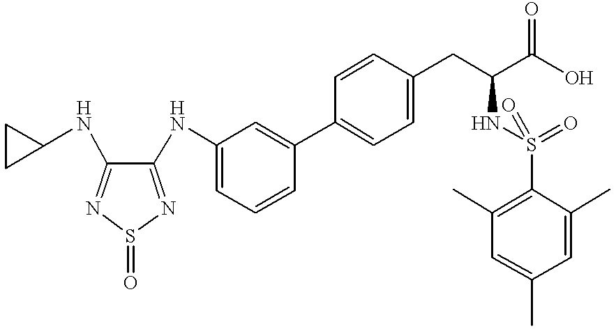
C1=C(C2=CC(NC3=NS(=O)N=C3NC3CC3)=CC=C2)C=CC(CC(NS(=O)(C2=C(C)C=C(C)C=C2C)=O)C(=O)O)=C1
